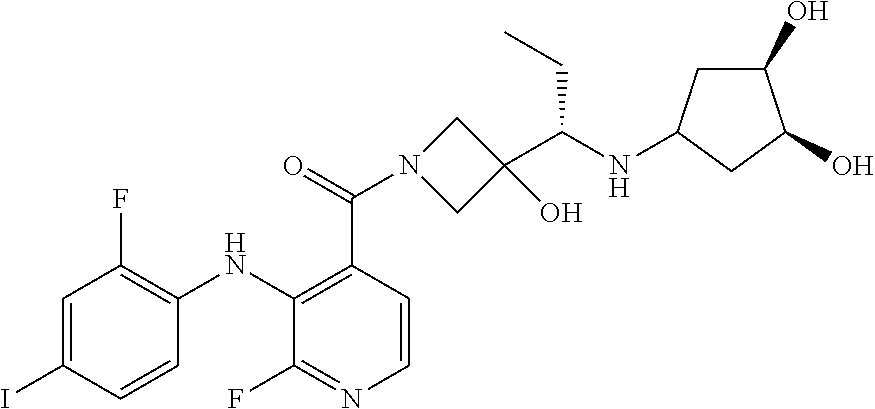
C1=C(I)C=CC(NC2=C(C(=O)N3CC(O)(C(NC4CC(O)C(O)C4)CC)C3)C=CN=C2F)=C1F
